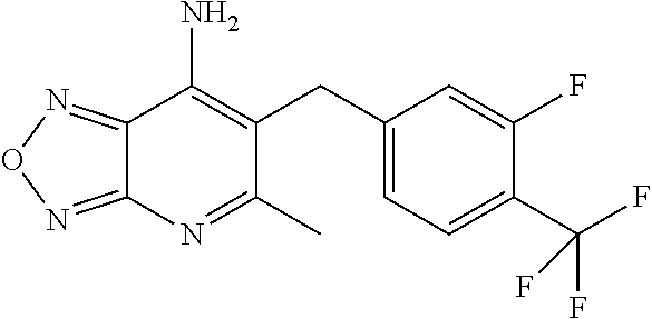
C12=NON=C1N=C(C)C(CC1=CC=C(C(F)(F)F)C(F)=C1)=C2N
